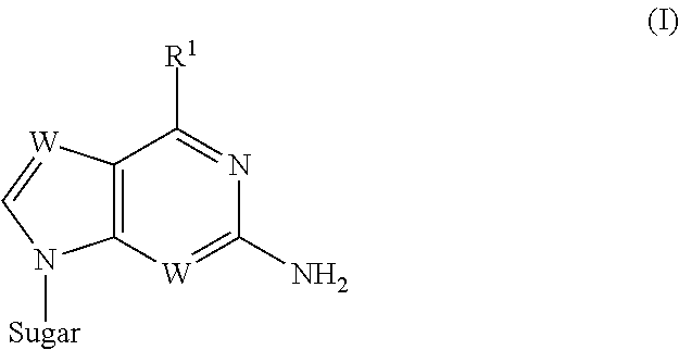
C12=C([W]=C(N)N=C1[R1])N([Sugar])C=[W]2
